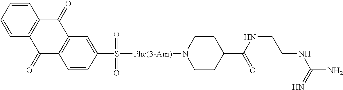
C1=CC=CC2=C1C(=O)C1=C(C2=O)C=CC(S([Phe(3-Am)]N2CCC(C(NCCNC(N)=N)=O)CC2)(=O)=O)=C1
